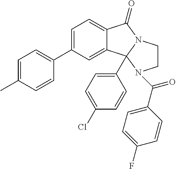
C12=CC=C(C3=CC=C(C)C=C3)C=C1C1(C3=CC=C(Cl)C=C3)N(C2=O)CCN1C(C1=CC=C(F)C=C1)=O
